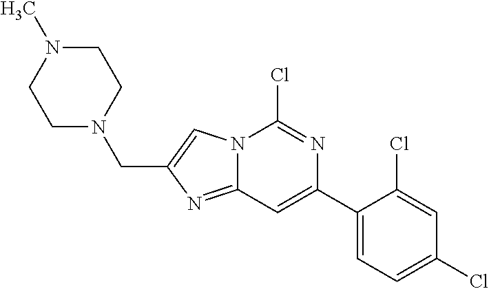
N12C(=NC(CN3CCN(C)CC3)=C1)C=C(C1=CC=C(Cl)C=C1Cl)N=C2Cl
